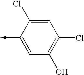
C1(->C)=CC(O)=C(Cl)C=C1Cl
